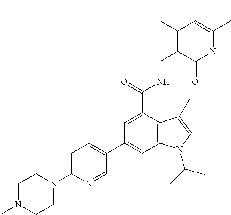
N1C(C)=CC(CC)=C(CNC(C2=CC(C3=CC=C(N4CCN(C)CC4)N=C3)=CC3=C2C(C)=CN3C(C)C)=O)C1=O
